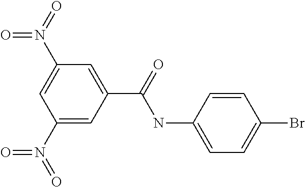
C1=C(C(NC2=CC=C(Br)C=C2)=O)C=C(N(=O)=O)C=C1N(=O)=O
